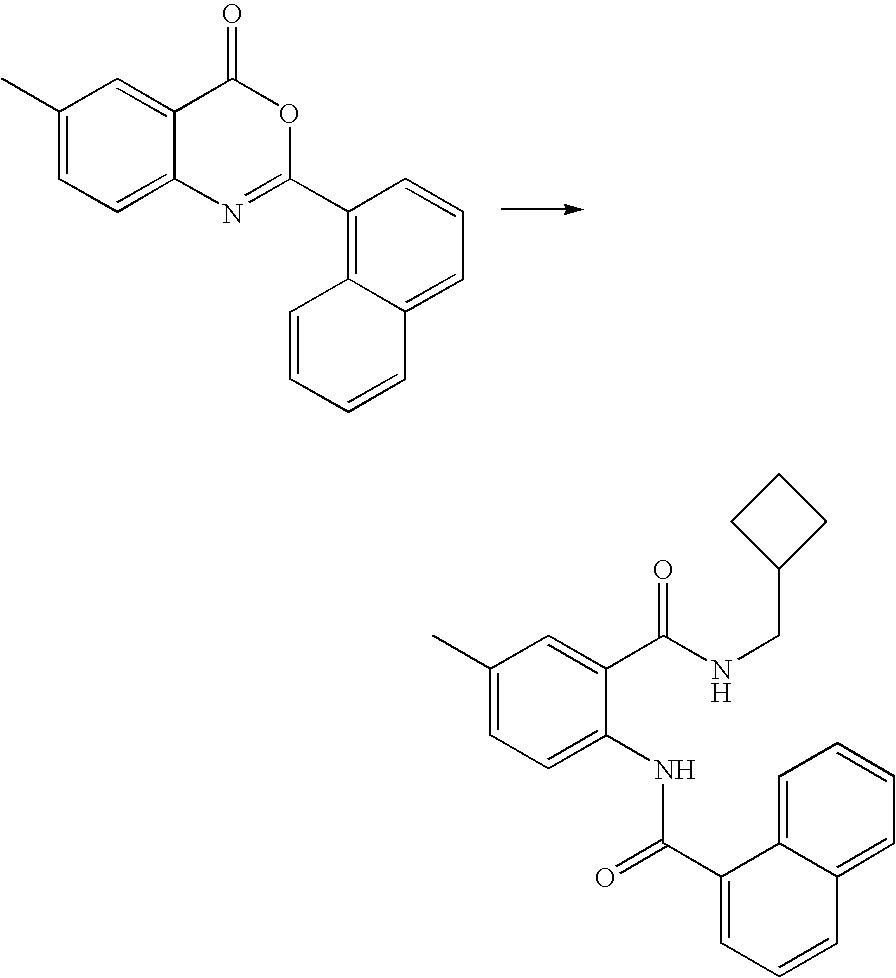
C1=CC=CC2=CC=CC(C3=NC4=CC=C(C)C=C4C(=O)O3)=C12.C1(C)=CC=C(NC(=O)C2=CC=CC3=CC=CC=C23)C(C(=O)NCC2CCC2)=C1
